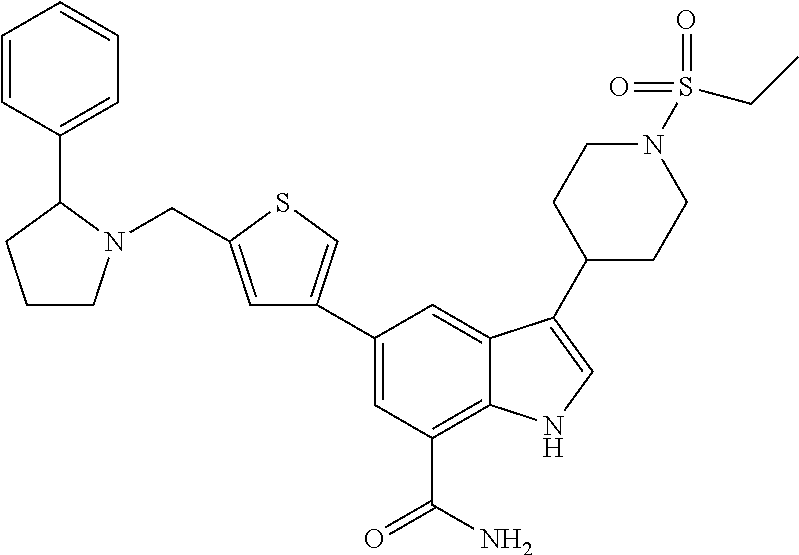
C1=C(CN2CCCC2C2=CC=CC=C2)SC=C1C1=CC(C(N)=O)=C2C(=C1)C(C1CCN(S(=O)(=O)CC)CC1)=CN2
